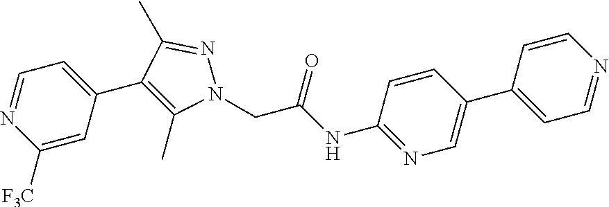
C1([F3C])=CC(C2=C(C)N(CC(NC3=NC=C(C4=CC=NC=C4)C=C3)=O)N=C2C)=CC=N1
